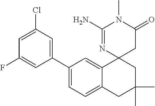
C1(C2=CC(Cl)=CC(F)=C2)=CC=C2C(=C1)C1(CC(C)(C)C2)CC(=O)N(C)C(N)=N1
